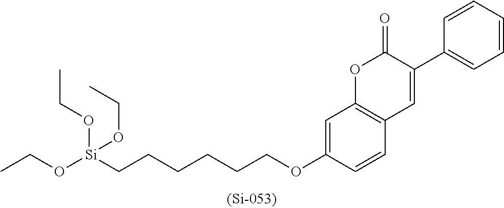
C1=C(OCCCCCC[Si](OCC)(OCC)OCC)C=CC2=C1OC(=O)C(C1=CC=CC=C1)=C2
